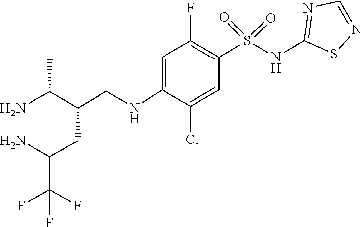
S1N=CN=C1NS(=O)(=O)C1=C(F)C=C(NCC(C(N)C)CC(C(F)(F)F)N)C(Cl)=C1
